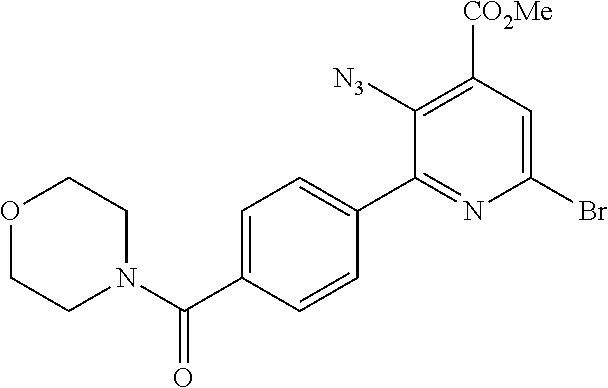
C1=C(C(N2CCOCC2)=O)C=CC(C2=NC(Br)=CC([CO2Me])=C2[N3])=C1
